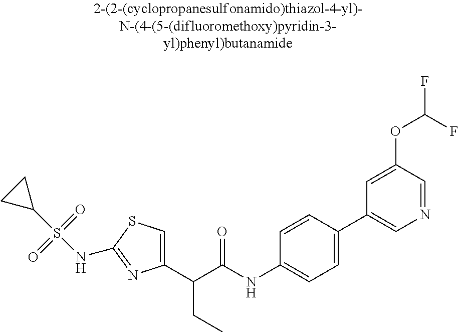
C1(C(C(NC2=CC=C(C3=CN=CC(OC(F)F)=C3)C=C2)=O)CC)=CSC(NS(C2CC2)(=O)=O)=N1
